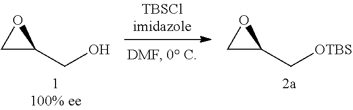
C1(CO)OC1.C1(C[OTBS])OC1
